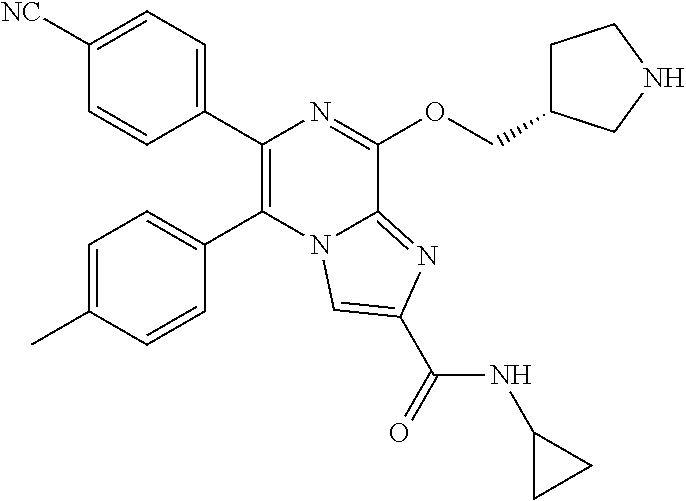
C1(C2=C(C3=CC=C([NC])C=C3)N=C(OCC3CCNC3)C3=NC(C(=O)NC4CC4)=CN23)=CC=C(C)C=C1
